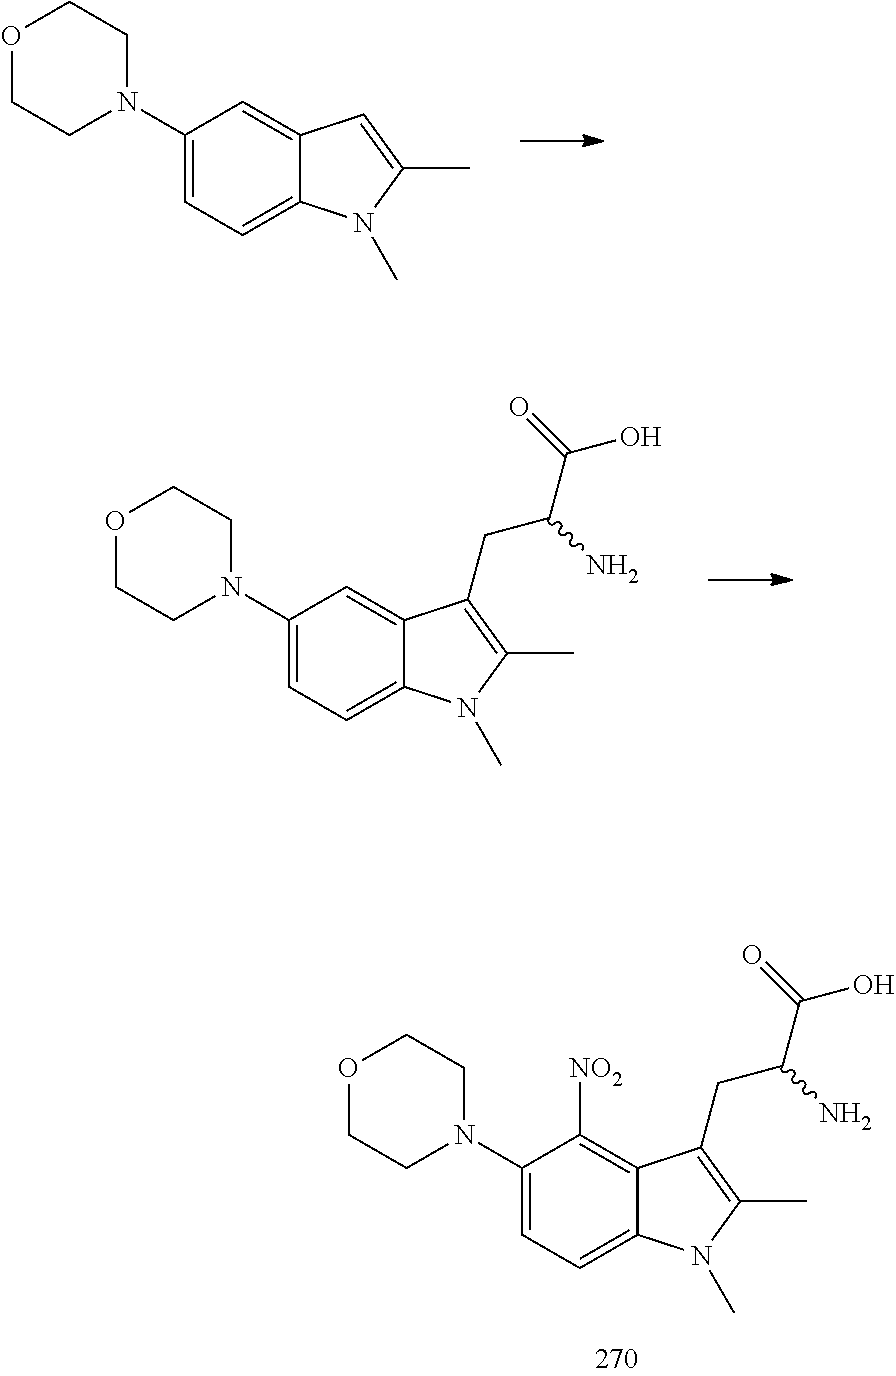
C12=CC(N3CCOCC3)=CC=C1N(C)C(C)=C2.C12=CC(N3CCOCC3)=CC=C1N(C)C(C)=C2CC(C(O)=O)N.C12=C([NO2])C(N3CCOCC3)=CC=C1N(C)C(C)=C2CC(C(O)=O)N
